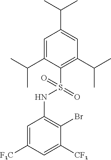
C1=C(C(C)C)C(S(=O)(NC2=C(Br)C([CF3])=CC([F3C])=C2)=O)=C(C(C)C)C=C1C(C)C
